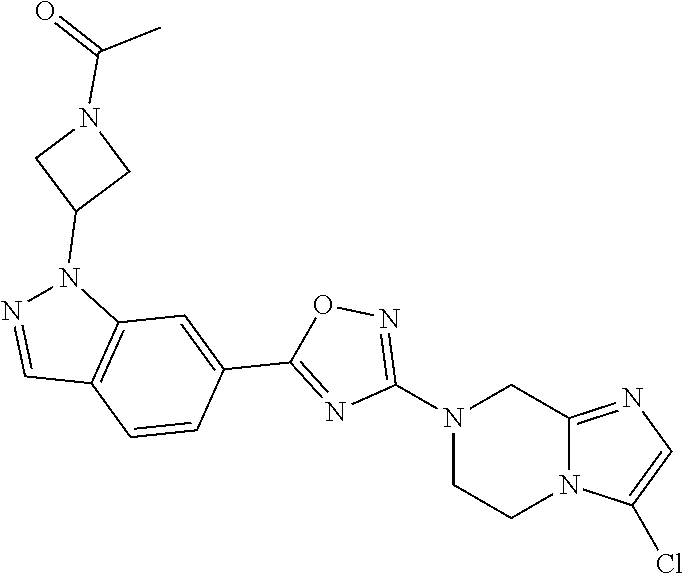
N12C(=NC=C1Cl)CN(C1=NOC(C3=CC4=C(C=C3)C=NN4C3CN(C(=O)C)C3)=N1)CC2
